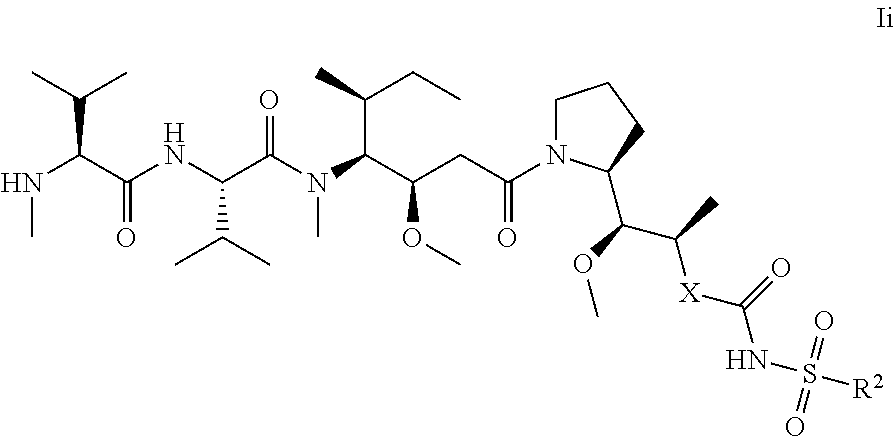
C1N(C(CC(C(N(C(C(NC(C(NC)C(C)C)=O)C(C)C)=O)C)C(CC)C)OC)=O)C(C(C([X]C(NS([R2])(=O)=O)=O)C)OC)CC1
